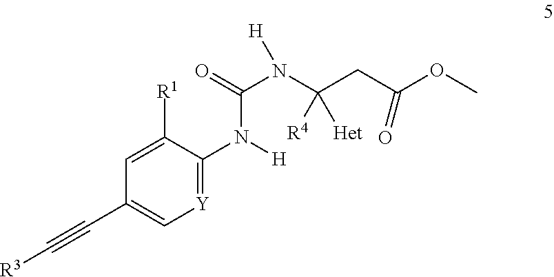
[R3]C#CC1=C[Y]=C(N([H])C(N(C([Het])([R4])CC(OC)=O)[H])=O)C([R1])=C1
